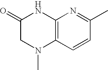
C12=C(C=CC(C)=N1)N(C)CC(=O)N2
